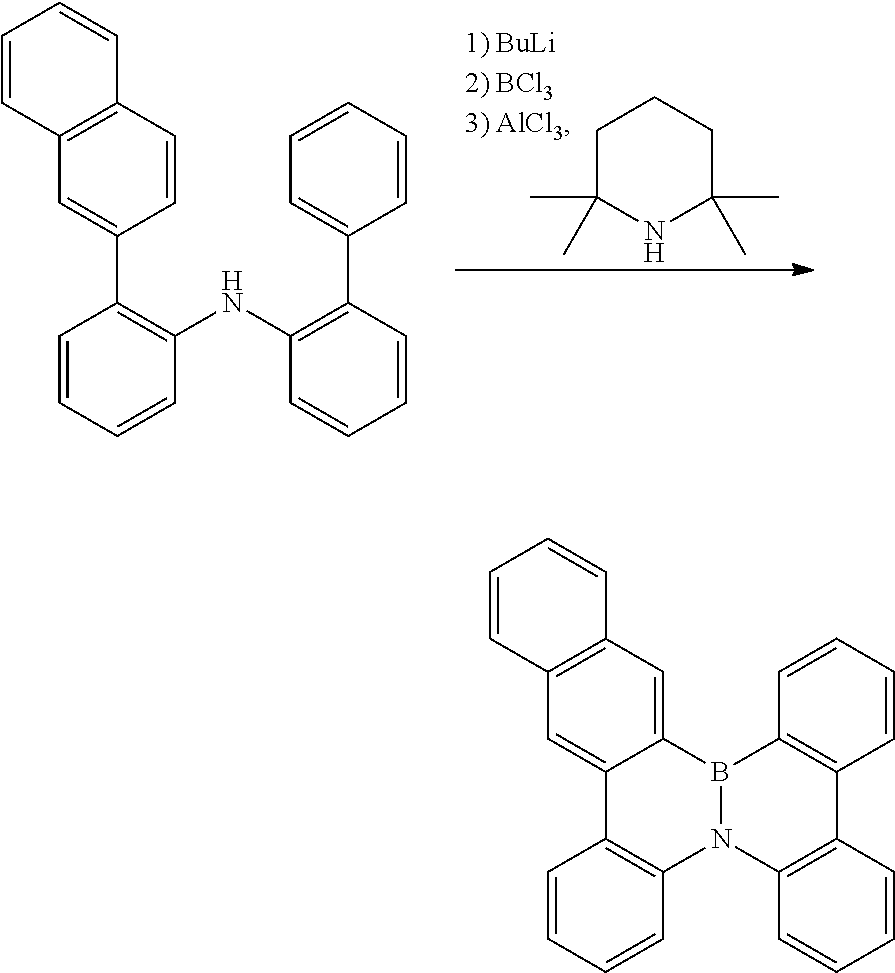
C1C(C)(C)NC(C)(C)CC1.C1=CC=CC(NC2=C(C3=CC=CC=C3)C=CC=C2)=C1C1=CC2=C(C=C1)C=CC=C2.C1=CC=CC2=C1C1=CC3=C(C=C1B1N2C2=C(C=CC=C2)C2=C1C=CC=C2)C=CC=C3
